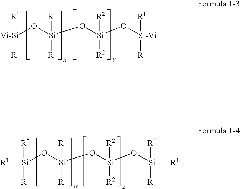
[Vi-Si]([R1])([R])O[Si](O[Si](O[Si-Vi]([R1])[R])([R2])[R2])([R])[R].[Si]([R])([R])(O[Si](O[Si](O[Si]([R])([R])[R1])([R2])[R2])([R])[R])[R1]
